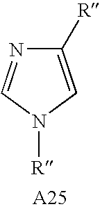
C1([R])=CN([R])C=N1
